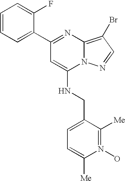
C1(C2=NC3=C(Br)C=NN3C(NCC3=CC=C([Me])N(O)=C3[Me])=C2)=CC=CC=C1F
